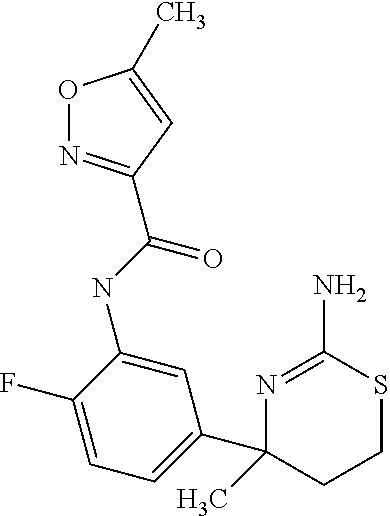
O1N=C(C(NC2=CC(C3(C)CCSC(N)=N3)=CC=C2F)=O)C=C1C
